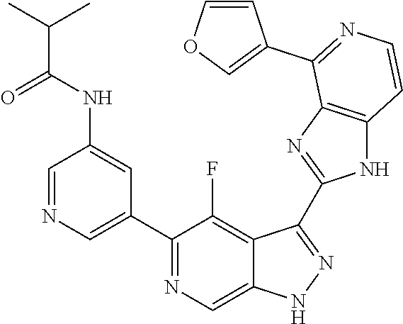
C1=NC=C(C2=NC=C3C(=C2F)C(C2=NC4=C(N2)C=CN=C4C2=COC=C2)=NN3)C=C1NC(C(C)C)=O
